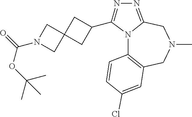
N12C3=C(CN(C)CC1=NN=C2C1CC2(C1)CN(C(=O)OC(C)(C)C)C2)C=C(Cl)C=C3
